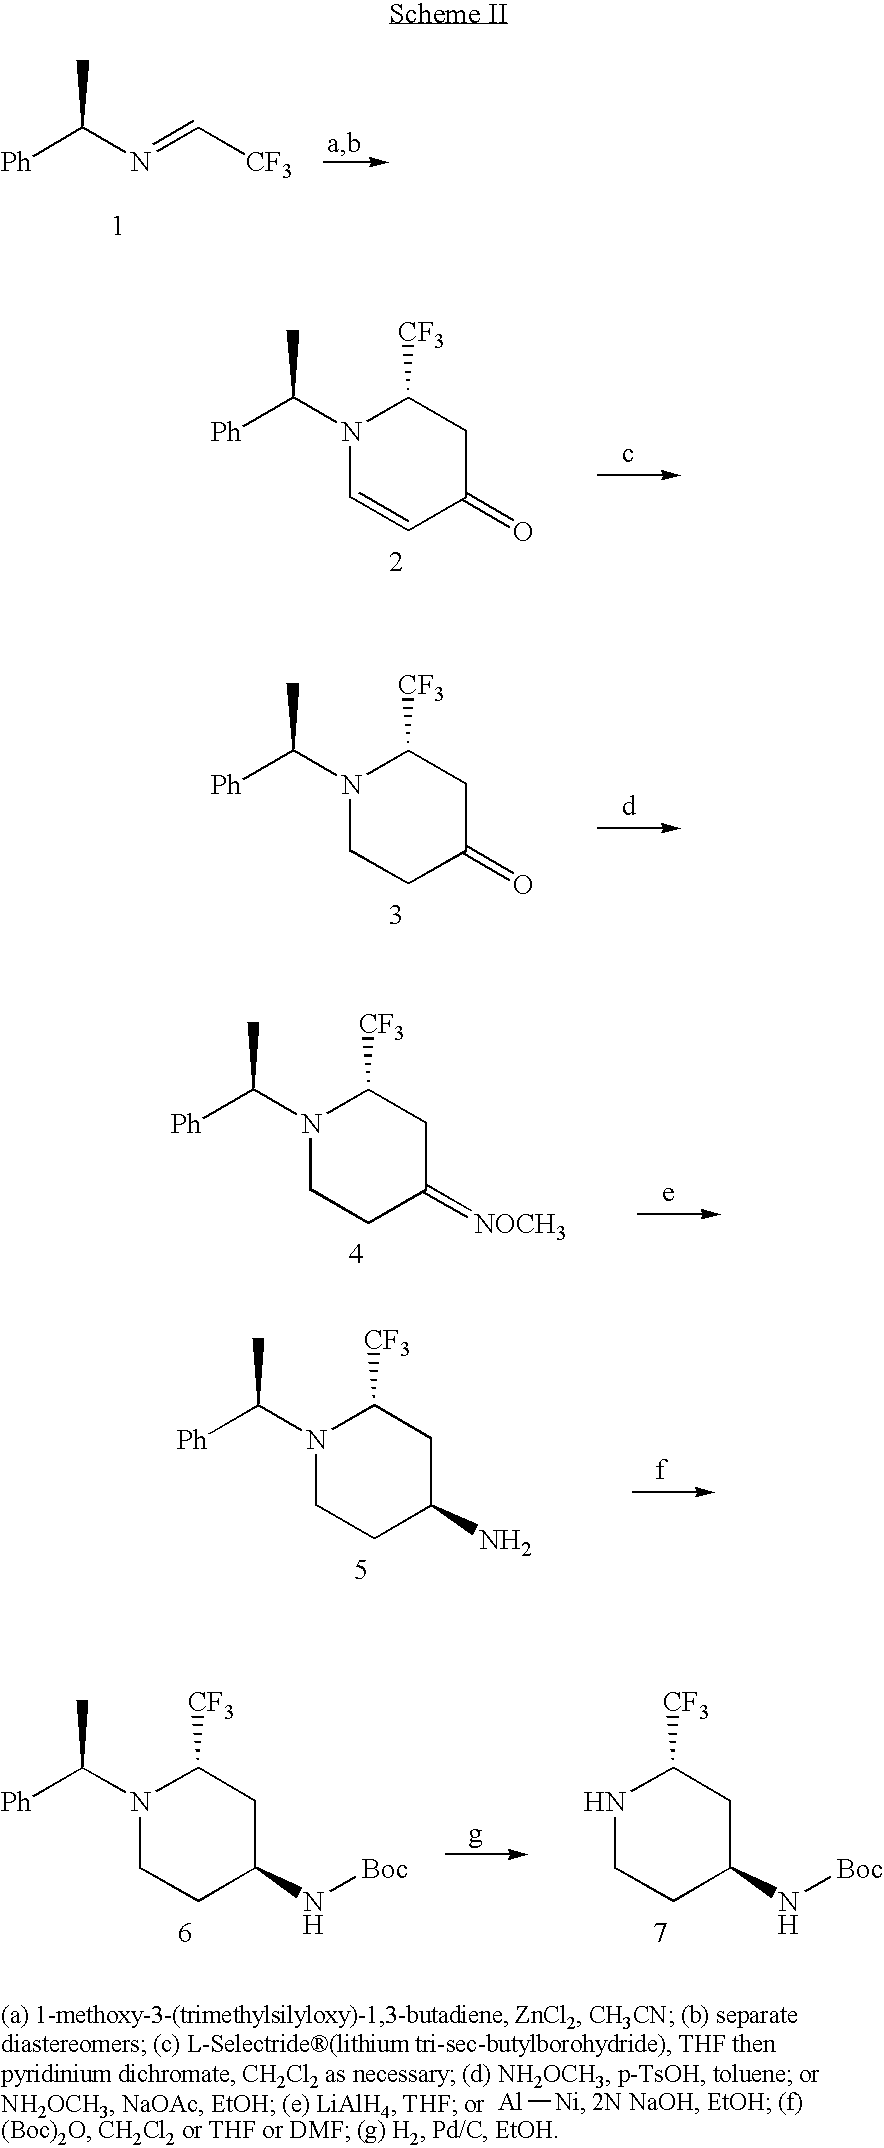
[Ph]C(N=C[CF3])C.N1(C([Ph])C)C=CC(=O)CC1[CF3].N1(C([Ph])C)CCC(=O)CC1[CF3].N1(C([Ph])C)CCC(=[NOCH3])CC1[CF3].N1(C([Ph])C)CCC(N)CC1[CF3].N1(C([Ph])C)CCC(N[Boc])CC1[CF3].N1CCC(N[Boc])CC1[CF3].[Al][Ni]
